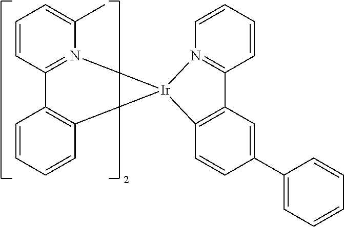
C1=CC2=N(C(C)=C1)[Ir]1(C3=C2C=CC=C3)N2=C(C=CC=C2)C2=C1C=CC(C1=CC=CC=C1)=C2
